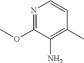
N1=C(OC)C(N)=C(C)C=C1
